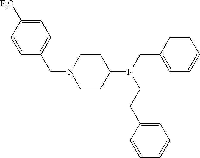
C(N1CCC(N(CC2=CC=CC=C2)CCC2=CC=CC=C2)CC1)C1=CC=C([F3C])C=C1
